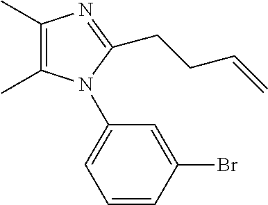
C1=CC(Br)=CC(N2C(C)=C(C)N=C2CCC=C)=C1
